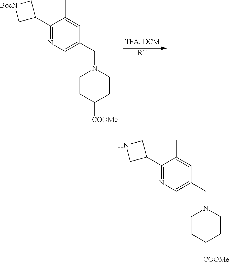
[RT].C1(C2C[BocN]C2)=NC=C(CN2CCC([COOMe])CC2)C=C1C.C1(C2CNC2)=NC=C(CN2CCC([COOMe])CC2)C=C1C
